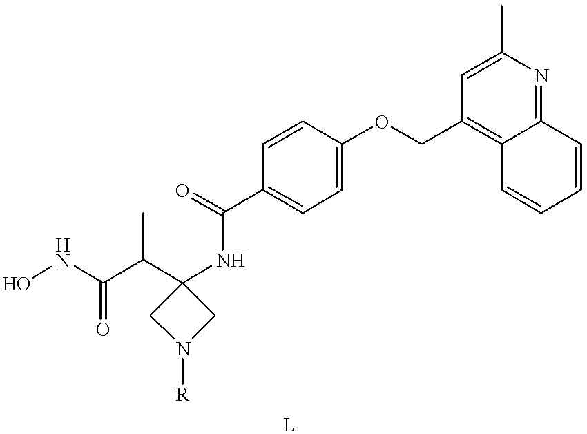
ONC(C(C1(NC(C2=CC=C(OCC3=C4C(=NC(C)=C3)C=CC=C4)C=C2)=O)CN([R])C1)C)=O
